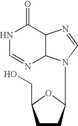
C1CC(N2C3N=CNC(=O)C3N=C2)OC1CO
